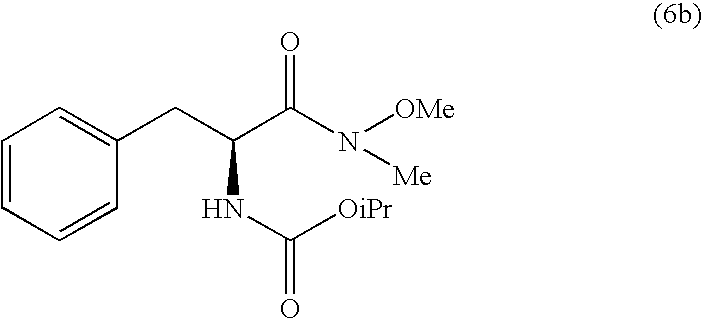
C1=CC=CC(CC(C(N([OMe])[Me])=O)NC(=O)[OiPr])=C1
